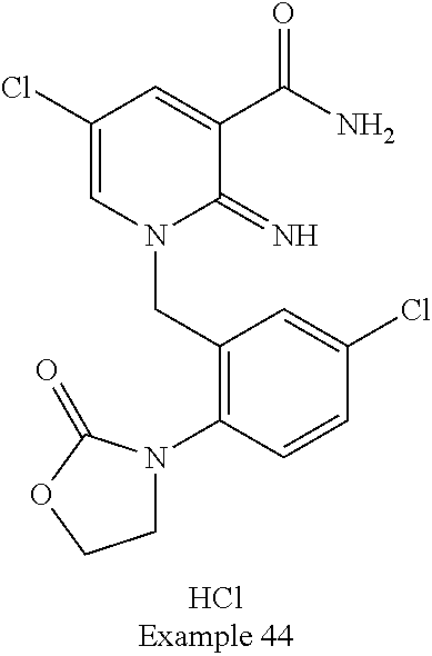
C(N1C(=N)C(C(N)=O)=CC(Cl)=C1)C1=C(N2CCOC2=O)C=CC(Cl)=C1
